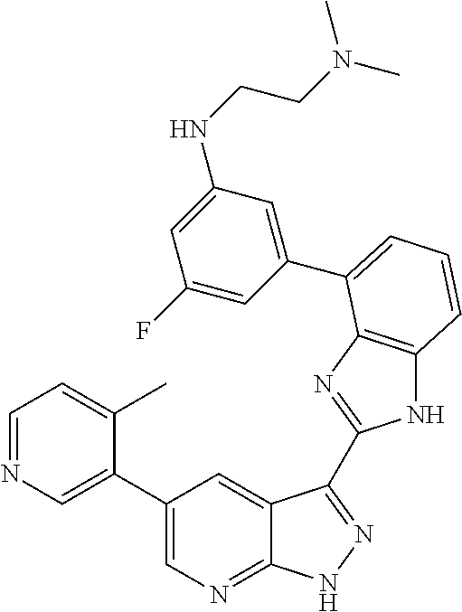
C1(C2=CN=C3C(=C2)C(C2=NC4=C(N2)C=CC=C4C2=CC(NCCN(C)C)=CC(F)=C2)=NN3)=CN=CC=C1C
